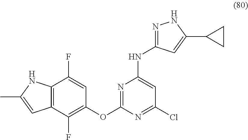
C1(F)=CC(OC2=NC(NC3=NNC(C4CC4)=C3)=CC(Cl)=N2)=C(F)C2=C1NC(C)=C2
